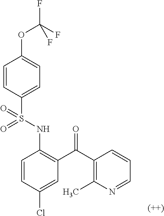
C1=CC(S(NC2=C(C(C3=C(C)N=CC=C3)=O)C=C(Cl)C=C2)(=O)=O)=CC=C1OC(F)(F)F
